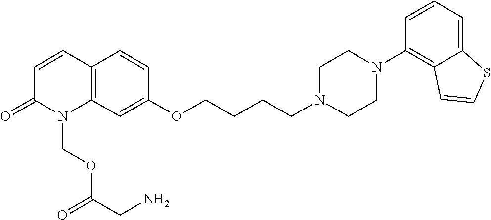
C1=CC2=C(N(COC(CN)=O)C1=O)C=C(OCCCCN1CCN(C3=C4C(=CC=C3)SC=C4)CC1)C=C2
